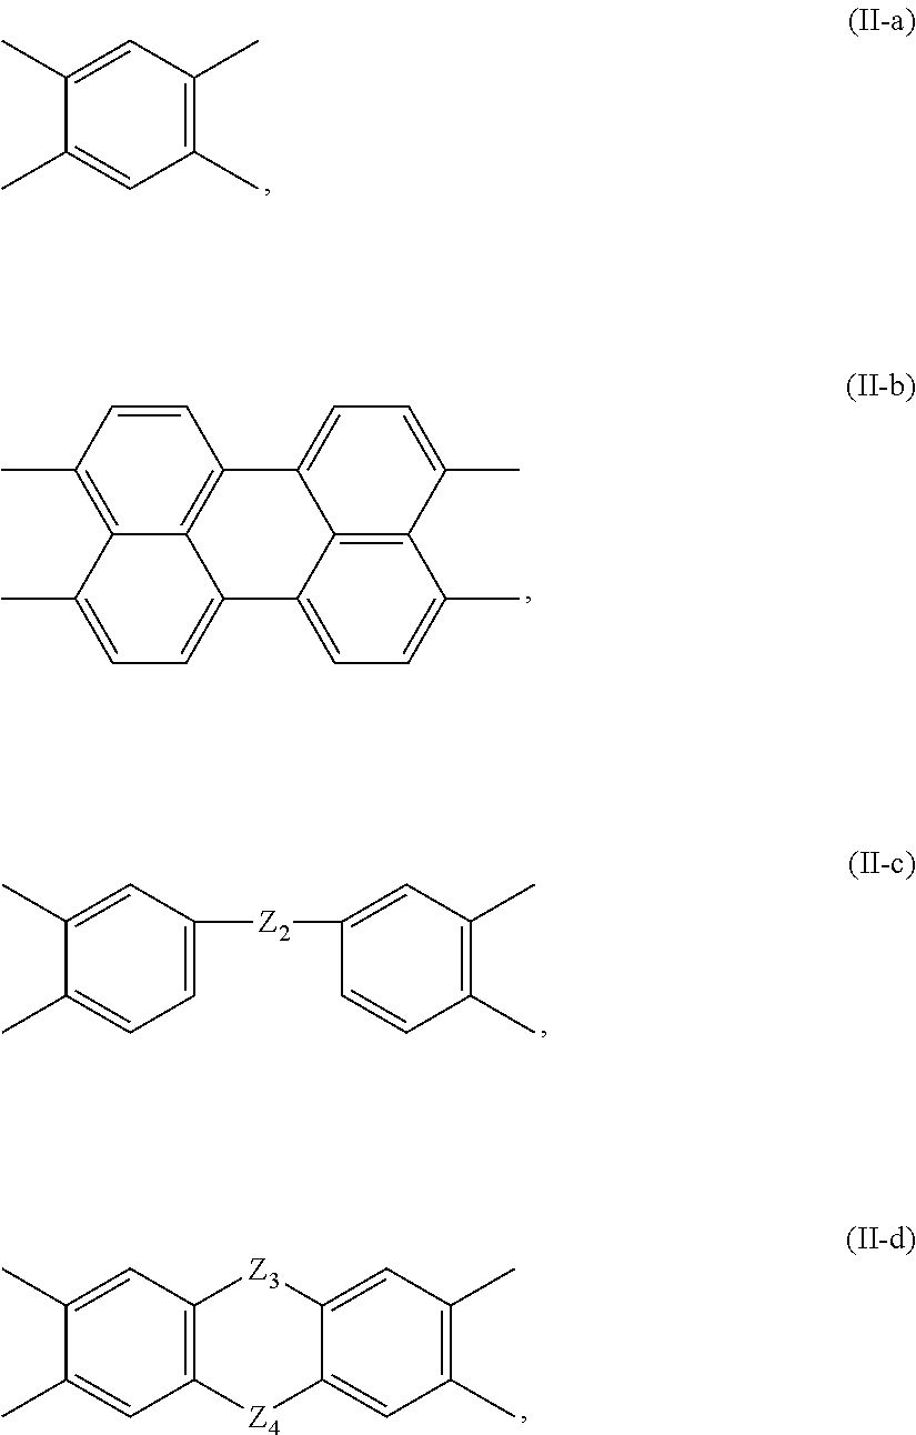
C1(C)=C(C)C=C(C)C(C)=C1.C1=CC(C)=C2C3=C1C1=CC=C(C)C4=C1C(=CC=C4C)C3=CC=C2C.C1=C([Z2]C2=CC(C)=C(C)C=C2)C=C(C)C(C)=C1.C12=C(C=C(C)C(C)=C1)[Z3]C1=CC(C)=C(C)C=C1[Z4]2
